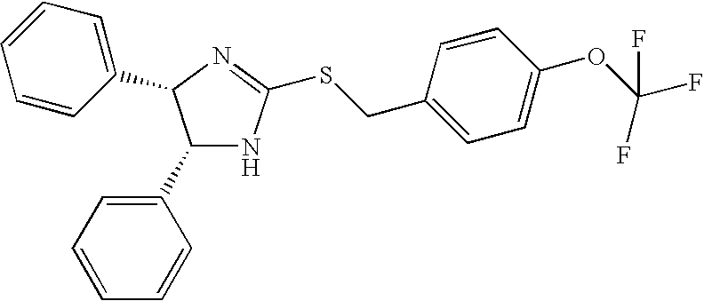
C1(C2=CC=CC=C2)NC(SCC2=CC=C(OC(F)(F)F)C=C2)=NC1C1=CC=CC=C1
